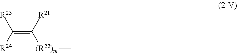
C([R21])(=C([R24])[R23])[(R22)m]C
